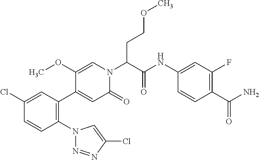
C1(N2N=NC(Cl)=C2)=C(C2=CC(=O)N(C(C(NC3=CC(F)=C(C(N)=O)C=C3)=O)CCOC)C=C2OC)C=C(Cl)C=C1
